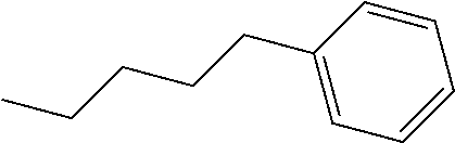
C1=CC(CCCCC)=CC=C1
